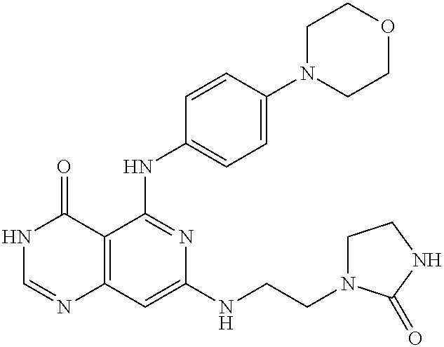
C12=C(C=C(NCCN3CCNC3=O)N=C1NC1=CC=C(N3CCOCC3)C=C1)N=CNC2=O
